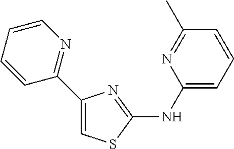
C1(C2=NC=CC=C2)=CSC(NC2=CC=CC(C)=N2)=N1
